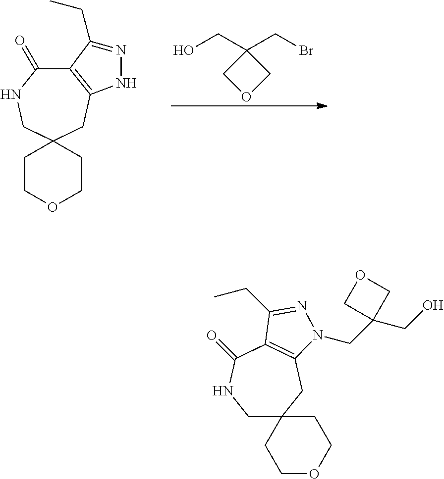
C12=C(CC3(CNC1=O)CCOCC3)NN=C2CC.C1(CO)(CBr)COC1.C1C2(CC3=C(C(=O)N1)C(CC)=NN3CC1(CO)COC1)CCOCC2
